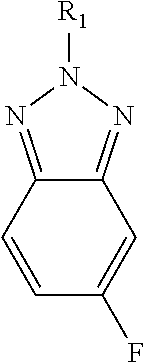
C12=NN([R1])N=C1C=C(F)C=C2
